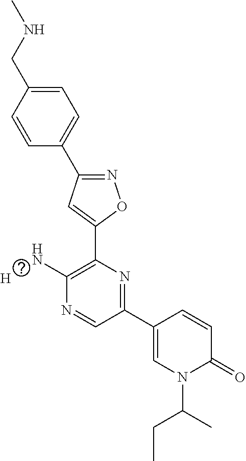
C1=CC(CNC)=CC=C1C1=NOC(C2=C(N)N=CC(C3=CN(C(CC)C)C(=O)C=C3)=N2)=C1.[H]
